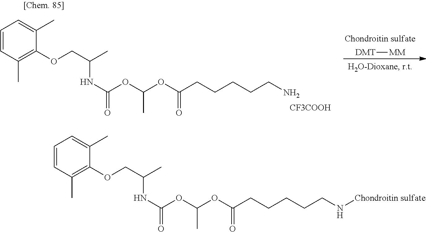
[DMT][MM].C1=CC(C)=C(OCC(C)NC(OC(OC(CCCCCN)=O)C)=O)C(C)=C1.[CF3COOH].C1=CC(C)=C(OCC(C)NC(OC(OC(CCCCCN[Chondroitin sulfate])=O)C)=O)C(C)=C1
